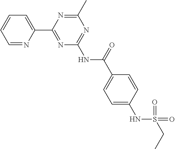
C1=NC(C2=NC(NC(=O)C3=CC=C(NS(CC)(=O)=O)C=C3)=NC(C)=N2)=CC=C1
